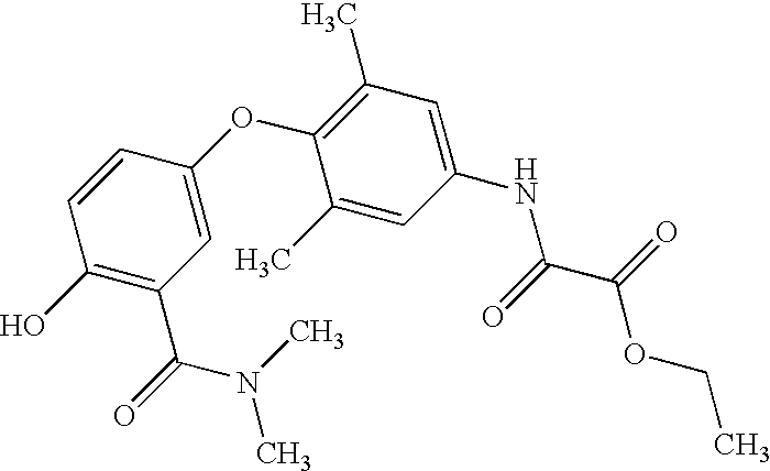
C1(O)=C(C(N(C)C)=O)C=C(OC2=C(C)C=C(NC(C(OCC)=O)=O)C=C2C)C=C1
